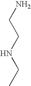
CCNCCN
